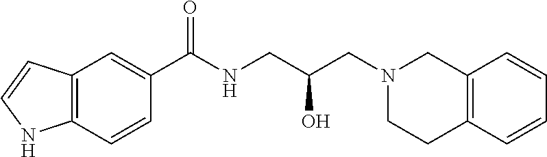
C12=C(C=CC(C(NCC(CN3CCC4=C(C3)C=CC=C4)O)=O)=C1)NC=C2
